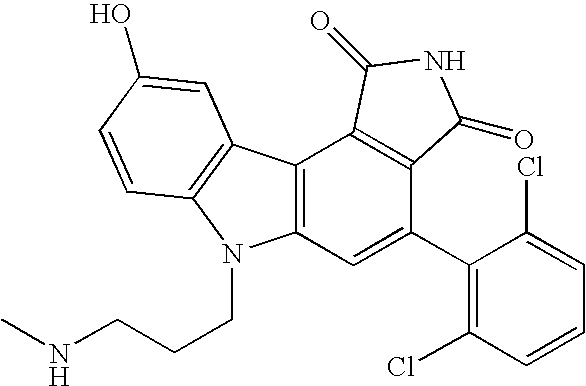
C12=C(C3=C(N1CCCNC)C=CC(O)=C3)C1=C(C(C3=C(Cl)C=CC=C3Cl)=C2)C(=O)NC1=O
